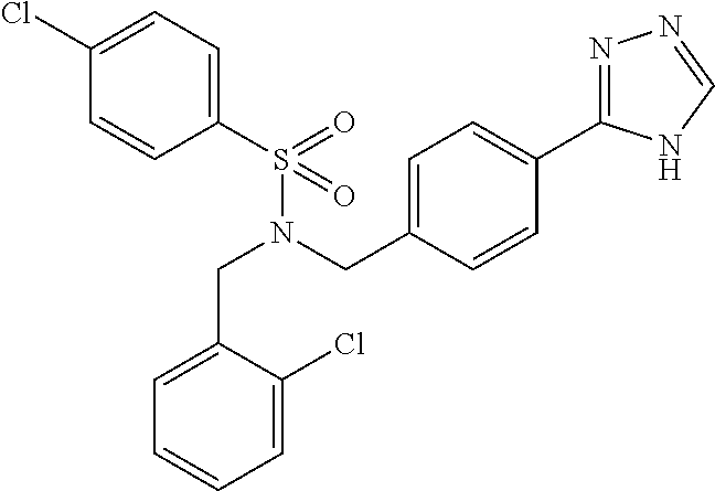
C1(Cl)=CC=C(S(=O)(=O)N(CC2=CC=C(C3=NN=CN3)C=C2)CC2=CC=CC=C2Cl)C=C1
